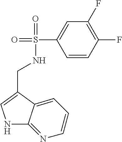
N1C2=NC=CC=C2C(CNS(=O)(=O)C2=CC(F)=C(F)C=C2)=C1
